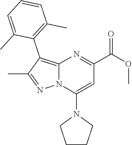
C12=C(C3=C(C)C=CC=C3C)C(C)=NN1C(N1CCCC1)=CC(C(OC)=O)=N2
